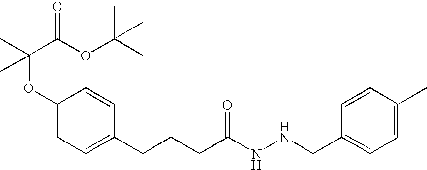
C(OC1=CC=C(CCCC(NNCC2=CC=C(C)C=C2)=O)C=C1)(C(OC(C)(C)C)=O)(C)C
